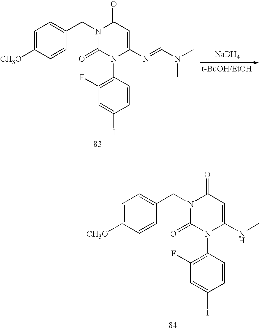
C1=CC(N2C(=O)N(CC3=CC=C([CH3O])C=C3)C(=O)C=C2NC)=C(F)C=C1I.C1=CC(N2C(=O)N(CC3=CC=C([CH3O])C=C3)C(=O)C=C2N=CN(C)C)=C(F)C=C1I.[NaBH4]
